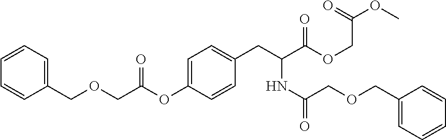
C1=C(OC(COCC2=CC=CC=C2)=O)C=CC(CC(NC(COCC2=CC=CC=C2)=O)C(OCC(=O)OC)=O)=C1
